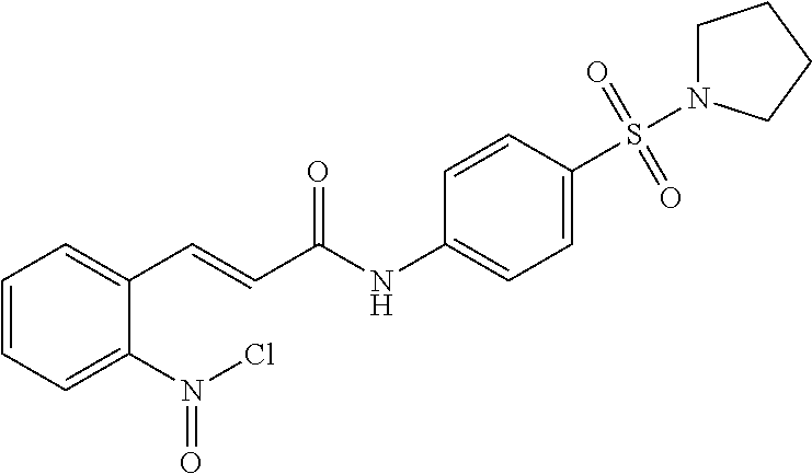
C1=CC=C(N(Cl)=O)C(C=CC(NC2=CC=C(S(=O)(=O)N3CCCC3)C=C2)=O)=C1
